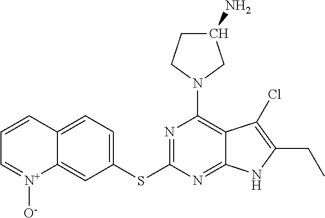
C12=CC=C(SC3=NC(N4CC(N)CC4)=C4C(=N3)NC(CC)=C4Cl)C=C1[N+]([O-])=CC=C2
